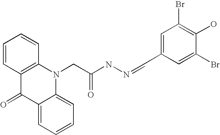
C1=CC2=C(C=C1)N(CC(NN=CC1=CC(Br)=C(O)C(Br)=C1)=O)C1=CC=CC=C1C2=O
